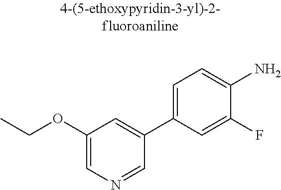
C1(OCC)=CN=CC(C2=CC=C(N)C(F)=C2)=C1
